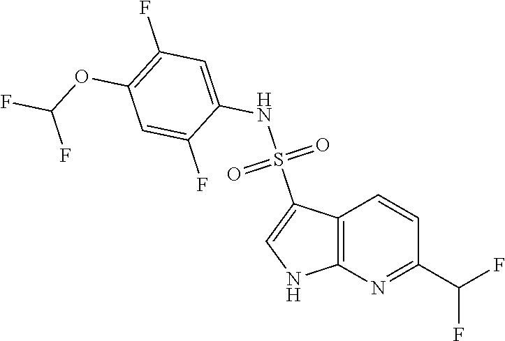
O=S(NC1=CC(F)=C(OC(F)F)C=C1F)(C1=CNC2=C1C=CC(C(F)F)=N2)=O
